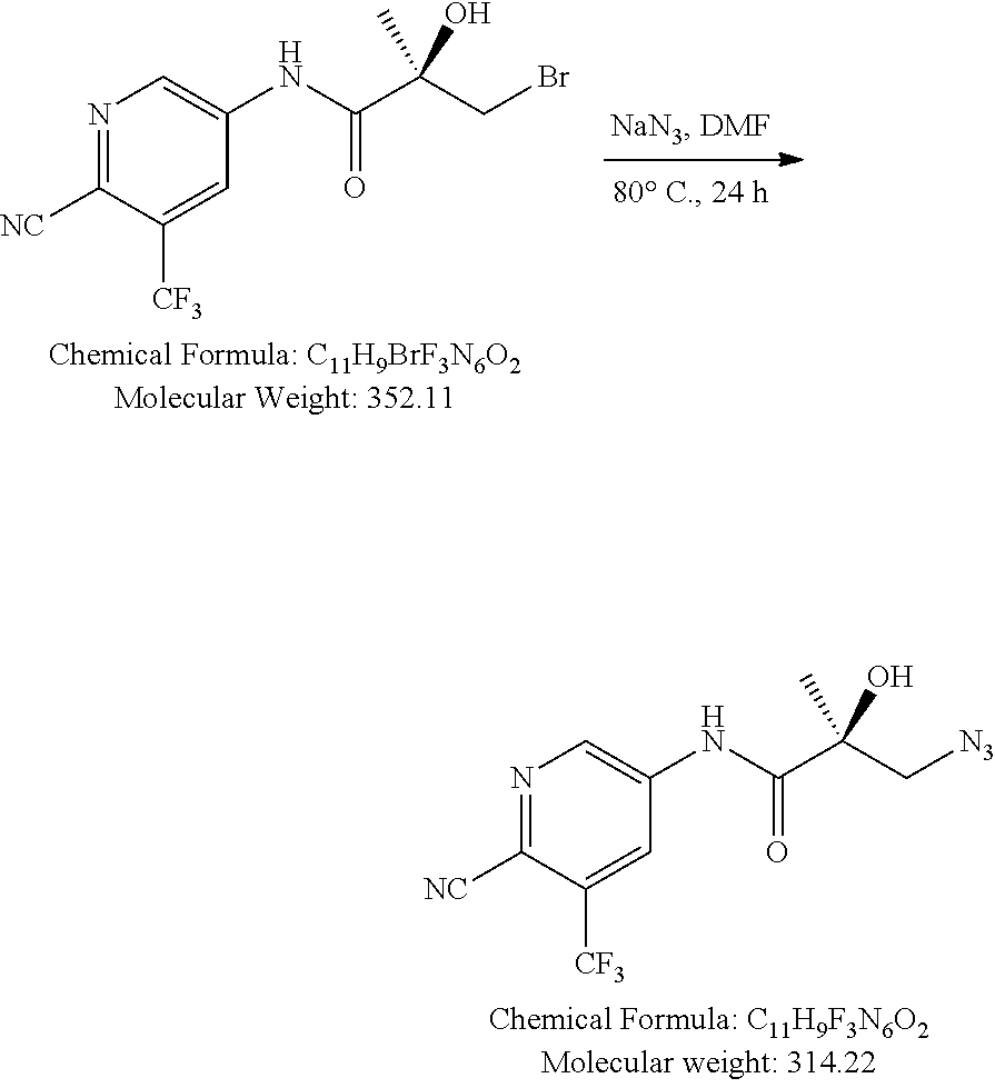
N(C(C(CBr)(C)O)=O)C1=CN=C([NC])C([CF3])=C1.C1=C([CF3])C([NC])=NC=C1NC(C(C[N3])(C)O)=O
